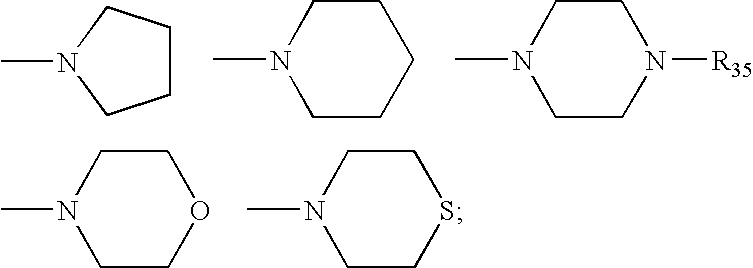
CN1CCCC1.CN1CCCCC1.CN1CCN([R35])CC1.CN1CCOCC1.CN1CCSCC1
